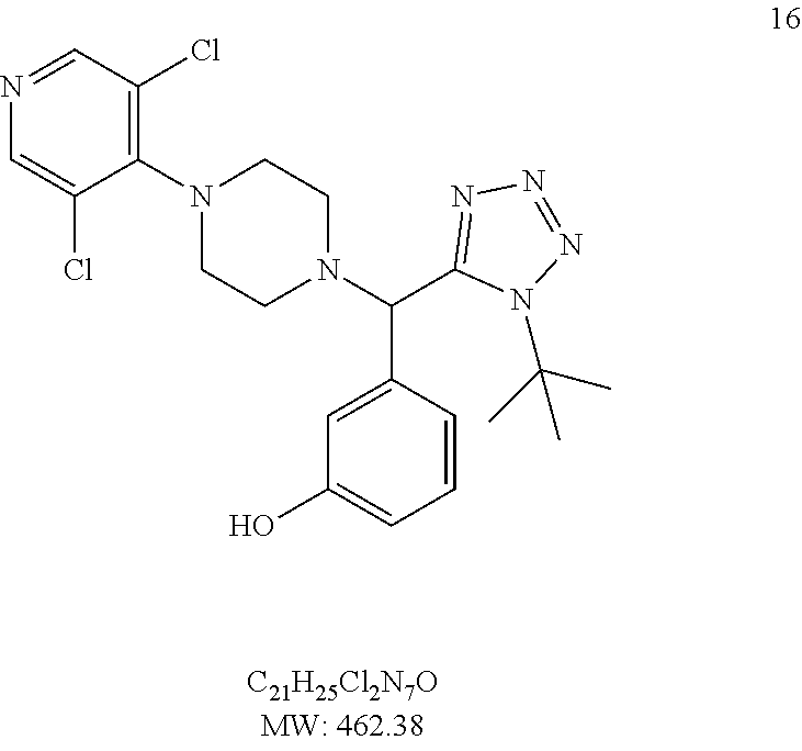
N1=CC(Cl)=C(N2CCN(C(C3=NN=NN3C(C)(C)C)C3=CC(O)=CC=C3)CC2)C(Cl)=C1
